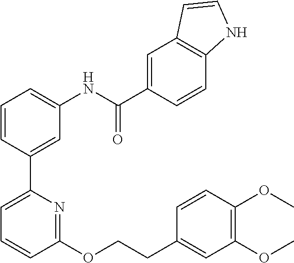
C1=CC(C2=CC=CC(OCCC3=CC(OC)=C(OC)C=C3)=N2)=CC(NC(C2=CC3=C(C=C2)NC=C3)=O)=C1
